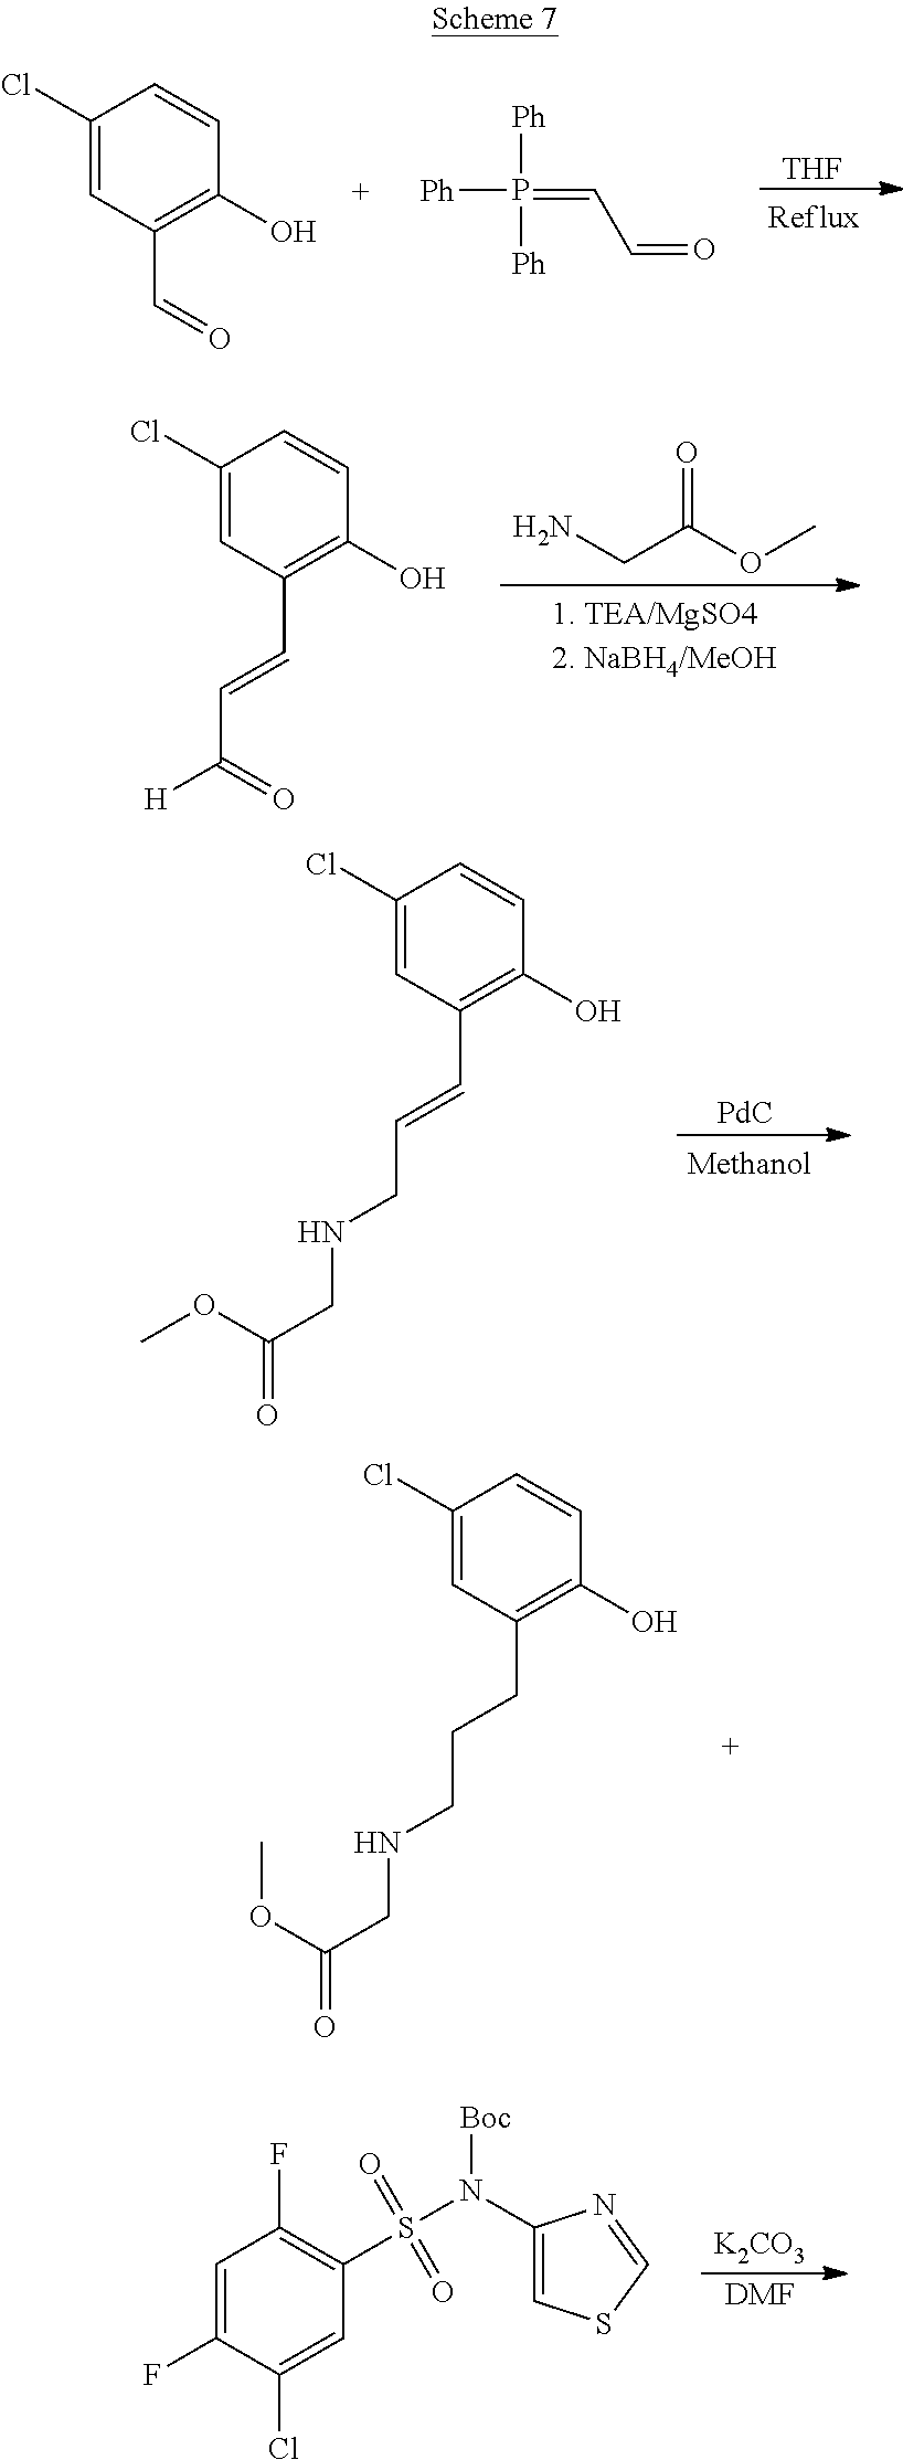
C1(Cl)=CC(C=O)=C(O)C=C1.[Ph]P(=CC=O)([Ph])[Ph].[THF].C1(Cl)=CC(C=CC([H])=O)=C(O)C=C1.NCC(OC)=O.C1(Cl)=CC(C=CCNCC(=O)OC)=C(O)C=C1.[PdC].C1(Cl)=CC(CCCNCC(=O)OC)=C(O)C=C1.C1=C(F)C(Cl)=CC(S(N(C2=CSC=N2)[Boc])(=O)=O)=C1F.[K2CO3].[DMF]
